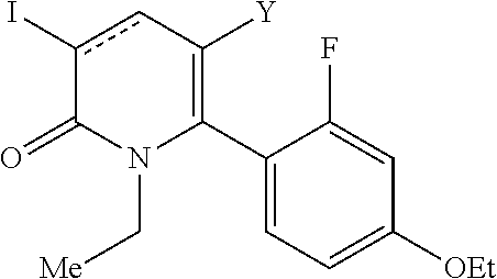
C1(C2=C([Y])cc(I)C(=O)N2C[Me])=CC=C([OEt])C=C1F
